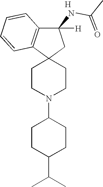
C1(N2CCC3(CC2)CC(NC(C)=O)([H])C2=C3C=CC=C2)CCC(C(C)C)CC1.[H]
